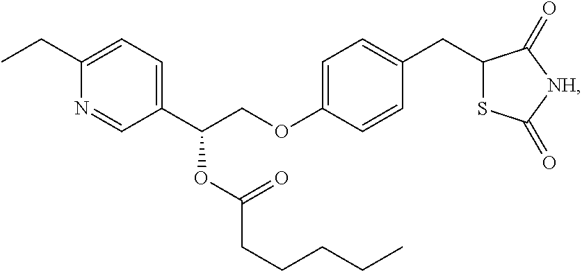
C1(CC)=CC=C(C(COC2=CC=C(CC3SC(=O)[NH]C3=O)C=C2)OC(CCCCC)=O)C=N1
